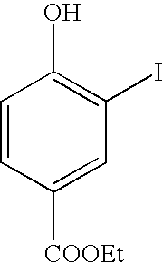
C1=CC([COOEt])=CC(I)=C1O
